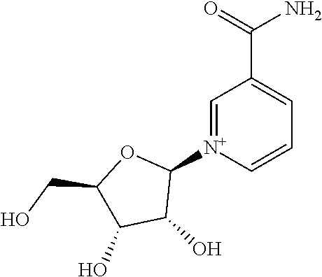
C1=[N+](C2OC(CO)C(O)C2O)C=CC=C1C(=O)N
